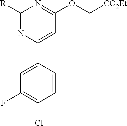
C1([R])=NC(C2=CC(F)=C(Cl)C=C2)=CC(OC[CO2Et])=N1
